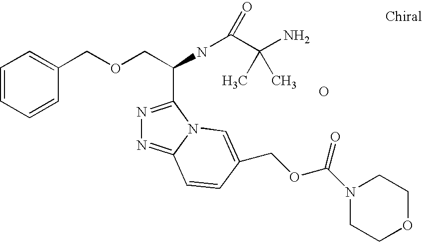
C1=CC=CC(COCC(C2=NN=C3N2C=C(COC(=O)N2CCOCC2)C=C3)NC(C(N)(C)C)=O)=C1.O
